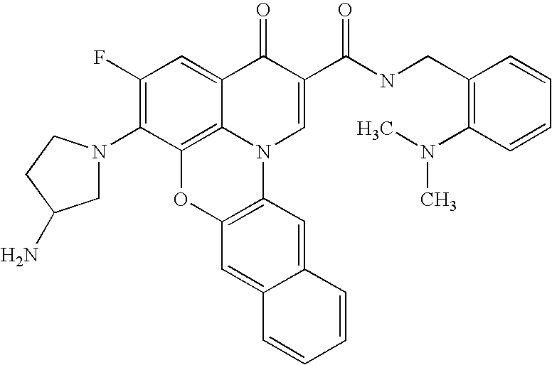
C1(F)=C(N2CC(N)CC2)C2=C3C(=C1)C(=O)C(C(NCC1=C(N(C)C)C=CC=C1)=O)=CN3C1=C(O2)C=C2C(=C1)C=CC=C2
